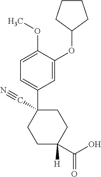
C1=C(OC2CCCC2)C(OC)=CC=C1C1(C#N)CCC([H])(C(O)=O)CC1
